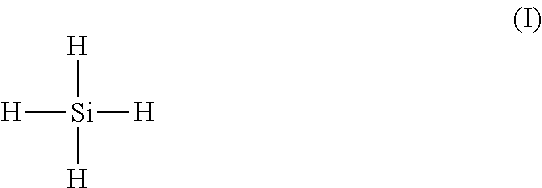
[H][Si]([H])([H])[H]
